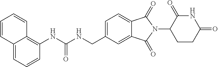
C1=CC=C2C(=C1NC(NCC1=CC=C3C(=C1)C(=O)N(C1C(=O)NC(=O)CC1)C3=O)=O)C=CC=C2
